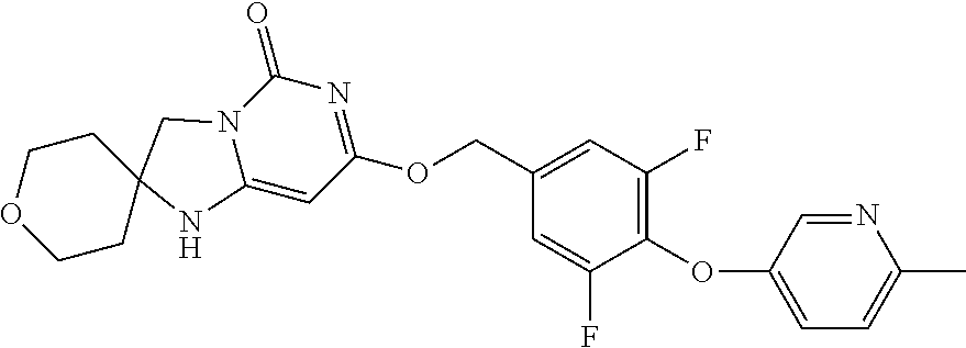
O(CC1=CC(F)=C(OC2=CC=C(C)N=C2)C(F)=C1)C1=NC(=O)N2C(=C1)NC1(C2)CCOCC1
